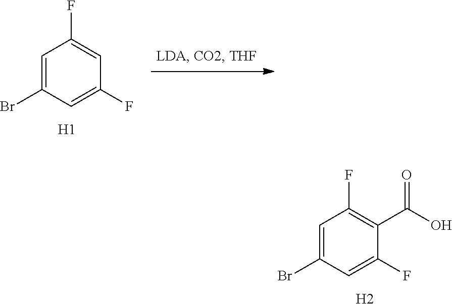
C1=C(Br)C=C(F)C(C(O)=O)=C1F.[H2].C1=C(Br)C=C(F)C=C1F.[H1]
